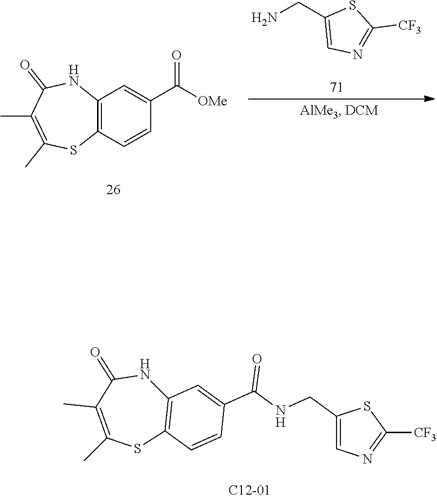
C1(CN)=CN=C([CF3])S1.C1=C(C(=O)[OMe])C=CC2=C1NC(=O)C(C)=C(C)S2.C1([CF3])=NC=C(CNC(C2=CC3=C(C=C2)SC(C)=C(C)C(=O)N3)=O)S1
